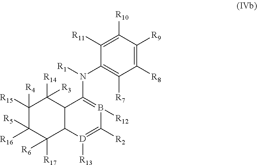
C12C([D]([R13])=C([R2])B([R12])=C1N(C1=C([R7])C([R8])=C([R9])C([R10])=C1[R11])[R1])C([R17])([R6])C([R5])([R16])C([R15])([R4])C2([R14])[R3]
